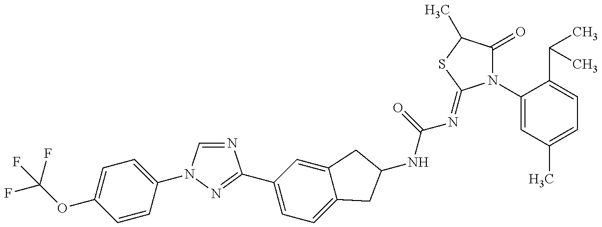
FC(OC1=CC=C(N2C=NC(C3=CC=C4C(=C3)CC(NC(N=C3N(C5=CC(C)=CC=C5C(C)C)C(=O)C(C)S3)=O)C4)=N2)C=C1)(F)F
